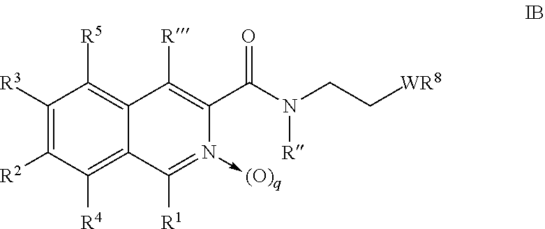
C1([R3])=C([R2])C([R4])=C2C(=C1[R5])C([R])=C(C(N(CC[WR8])[R])=O)N(->[(O)q])=C2[R1]
